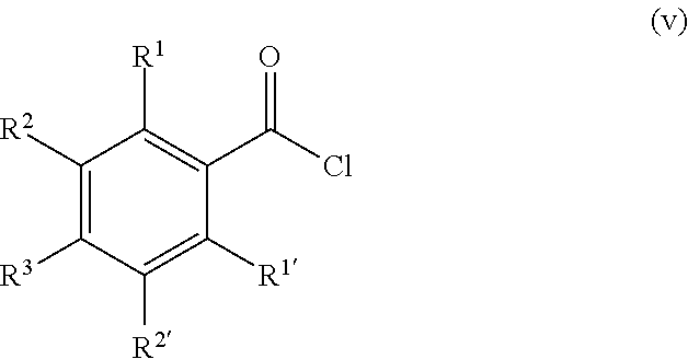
C1([R2])=C([R3])C([R2])=C([R1])C(C(Cl)=O)=C1[R1]
